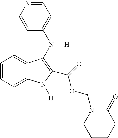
C1=C2C(=CC=C1)C(N(C1=CC=NC=C1)[H])=C(C(OCN1CCCCC1=O)=O)N2[H]
